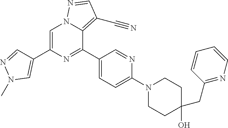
C1(O)(CC2=NC=CC=C2)CCN(C2=CC=C(C3=NC(C4=CN(C)N=C4)=CN4C3=C(C#N)C=N4)C=N2)CC1
